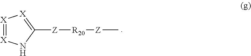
[X]1=[X]NC([Z][R20][Z]C)=[X]1
